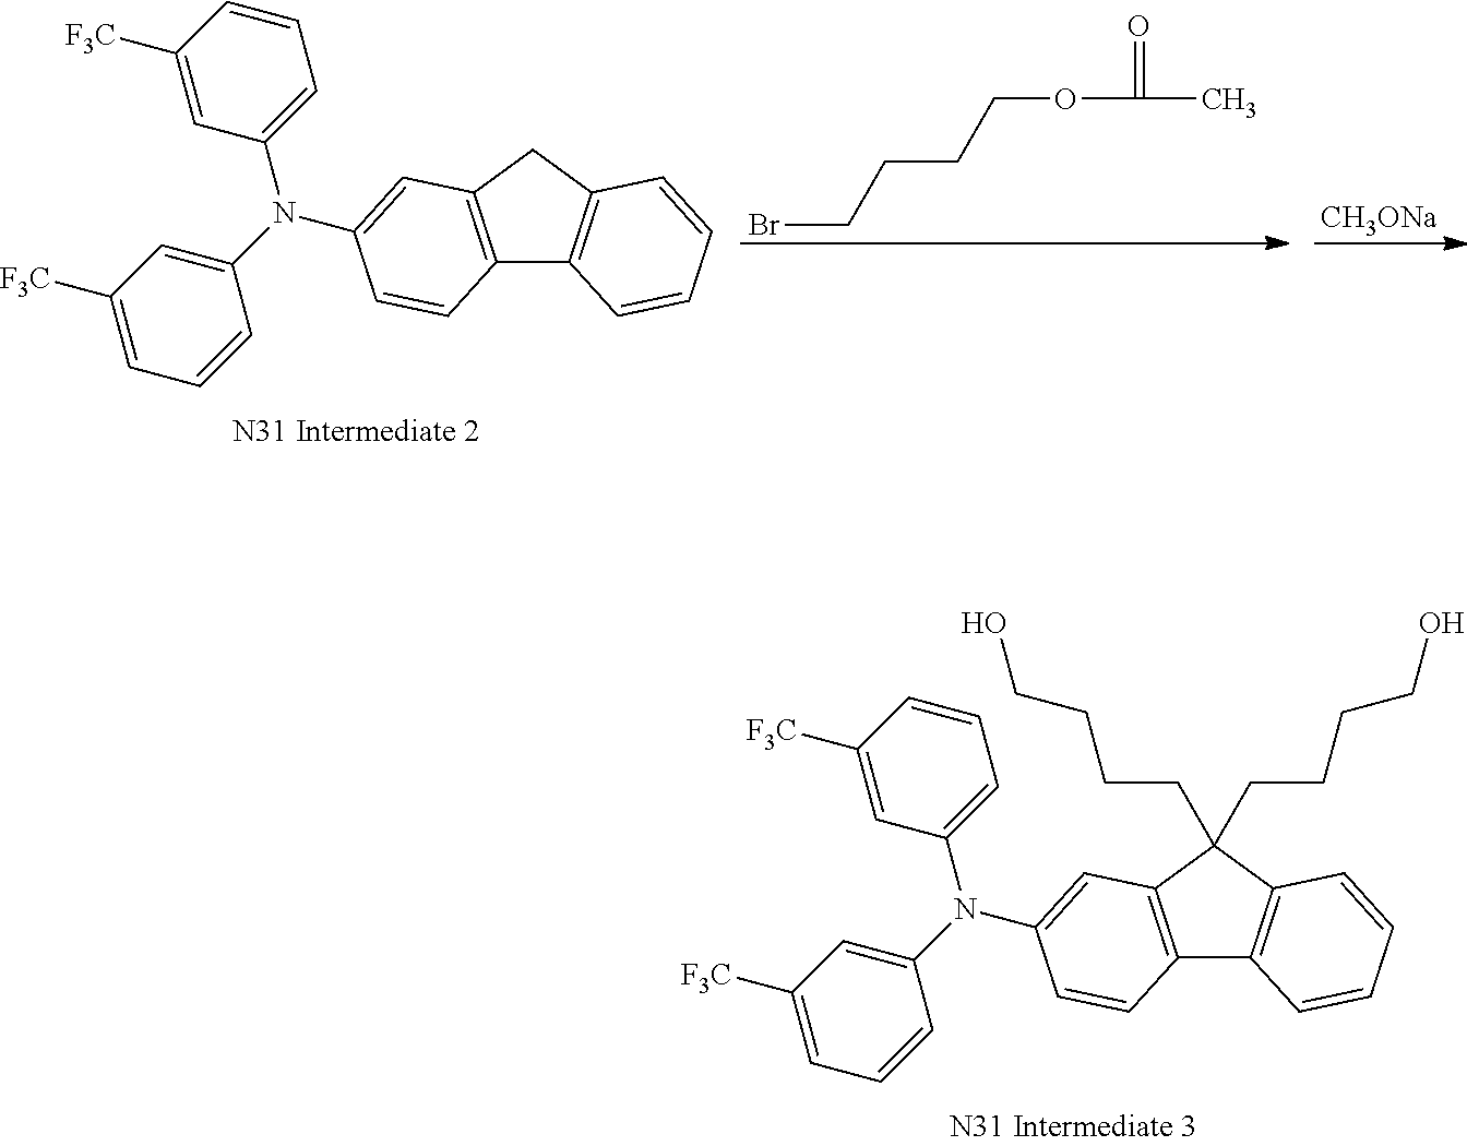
C1=CC=C(N(C2=CC([F3C])=CC=C2)C2=CC3=C(C4=C(C3(CCCCO)CCCCO)C=CC=C4)C=C2)C=C1[F3C].C1=CC=C(N(C2=CC([F3C])=CC=C2)C2=CC3=C(C4=C(C3)C=CC=C4)C=C2)C=C1[F3C].BrCCCCOC(C)=O.[CH3ONa]
